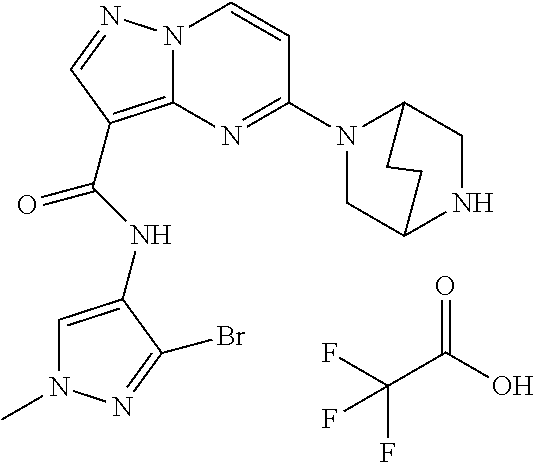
FC(F)(C(=O)O)F.N(C(=O)C1=C2N(N=C1)C=CC(N1CC3NCC1CC3)=N2)C1=CN(C)N=C1Br
